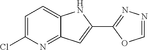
C12=NC(Cl)=CC=C1NC(C1=NN=CO1)=C2
